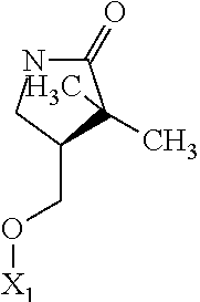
C1(CO[X1])C(C)(C)C(=O)NC1
